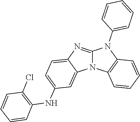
N12C(=NC3=CC=C(NC4=C(Cl)C=CC=C4)C=C13)N(C1=CC=CC=C1)C1=C2C=CC=C1
